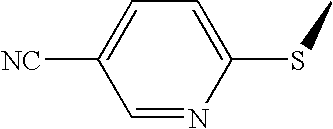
[NC]C1=CC=C(SC)N=C1
